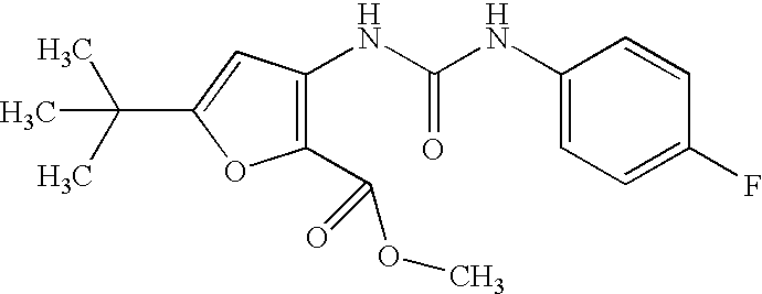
C1(C(OC)=O)=C(NC(NC2=CC=C(F)C=C2)=O)C=C(C(C)(C)C)O1
